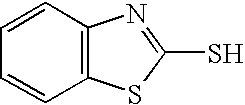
C1=CC2=C(C=C1)SC(S)=N2
